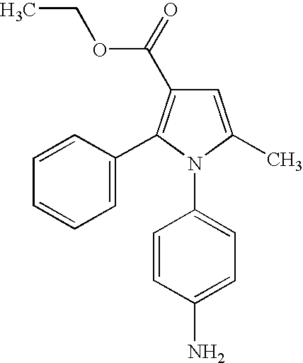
C1=C(C)N(C2=CC=C(N)C=C2)C(C2=CC=CC=C2)=C1C(OCC)=O
